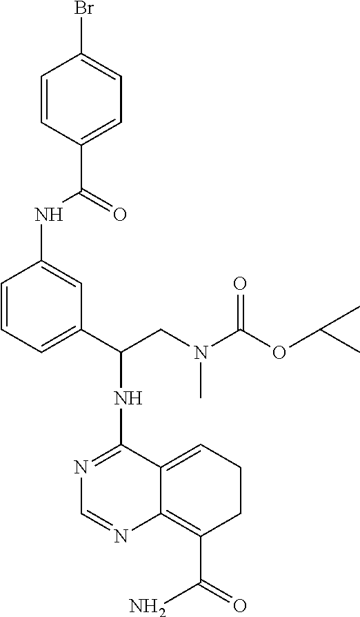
N(C1=NC=NC2=C(C(=O)N)CCC=C12)C(CN(C(OC(C)C)=O)C)C1=CC=CC(NC(C2=CC=C(Br)C=C2)=O)=C1
